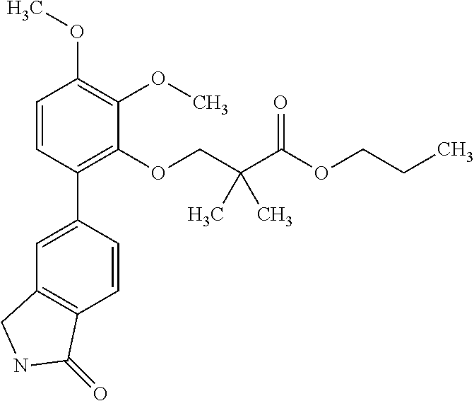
C1=CC(C2=CC3=C(C=C2)C(=O)NC3)=C(OCC(C(OCCC)=O)(C)C)C(OC)=C1OC
